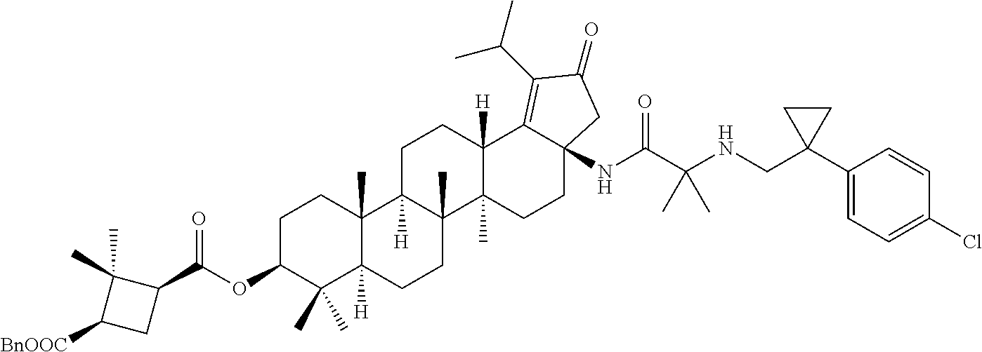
C1C2([H])C(C)(C3(C)C([H])(C1)C1=C(C(C)C)C(=O)CC1(NC(C(NCC1(C4=CC=C(Cl)C=C4)CC1)(C)C)=O)CC3)CCC1([H])C2(C)CCC(OC(C2C(C)(C)C([BnOOC])C2)=O)C1(C)C
